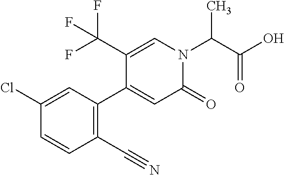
C1(C(F)(F)F)=CN(C(C(O)=O)C)C(=O)C=C1C1=C(C#N)C=CC(Cl)=C1
